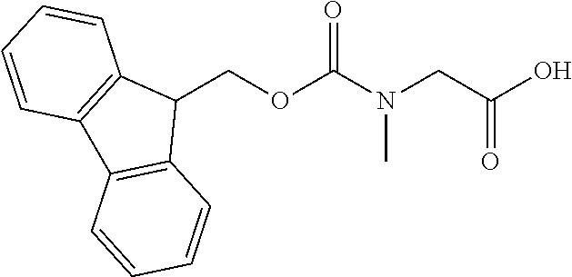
C1(COC(N(CC(O)=O)C)=O)C2=C(C3=C1C=CC=C3)C=CC=C2
